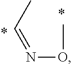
CC=NOC
